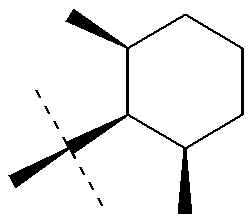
C1(C)C(C(C)(C)C)C(C)CCC1
